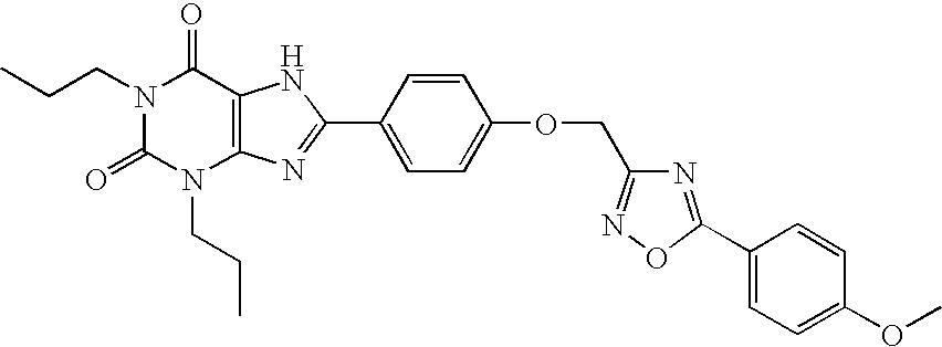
N1(CCC)C(=O)N(CCC)C2=C(C1=O)NC(C1=CC=C(OCC3=NOC(C4=CC=C(OC)C=C4)=N3)C=C1)=N2
